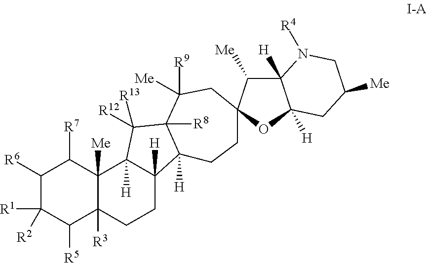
C1([R6])C([R1])([R2])C([R5])C2([R3])C([Me])(C1[R7])C1([H])C([H])(CC2)C2([H])C([R8])(C1([R12])[R13])C([R9])([Me])CC1(CC2)C([Me])C2([H])C([H])(O1)CC([Me])CN2[R4]
